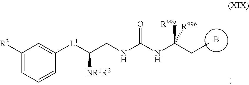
B.C(CNC(NC(CC)([R99a])[R99b])=O)([L1]C1=CC([R3])=CC=C1)[NR1R2]
